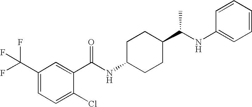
C1(C(F)(F)F)=CC=C(Cl)C(C(NC2CCC(C(NC3=CC=CC=C3)C)CC2)=O)=C1
